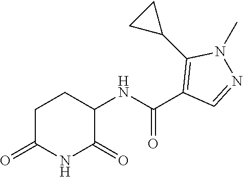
C1C(=O)NC(=O)C(NC(C2=C(C3CC3)N(C)N=C2)=O)C1
